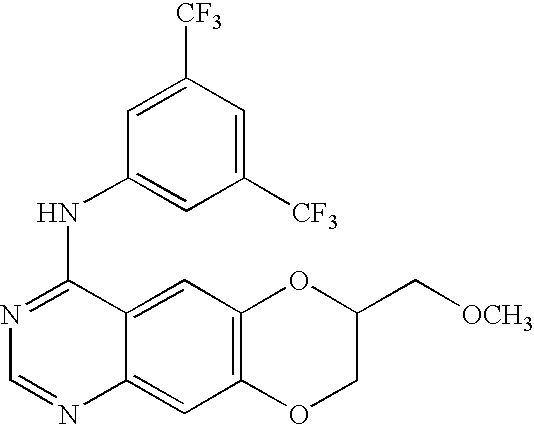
C1=NC2=CC3=C(C=C2C(NC2=CC([CF3])=CC([CF3])=C2)=N1)OC(C[OCH3])CO3
